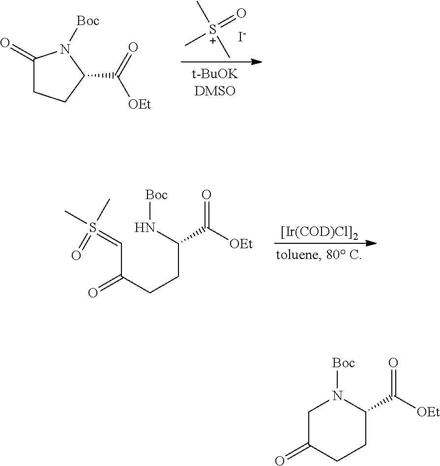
C1(=O)CCC(C(=O)[OEt])N1[Boc].C[S+](C)(=O)C.[I-].[[Ir(COD)Cl]2].C(C(CCC(N[Boc])C([OEt])=O)=O)=S(=O)(C)C.C1C(=O)CCC(C([OEt])=O)N1[Boc]
